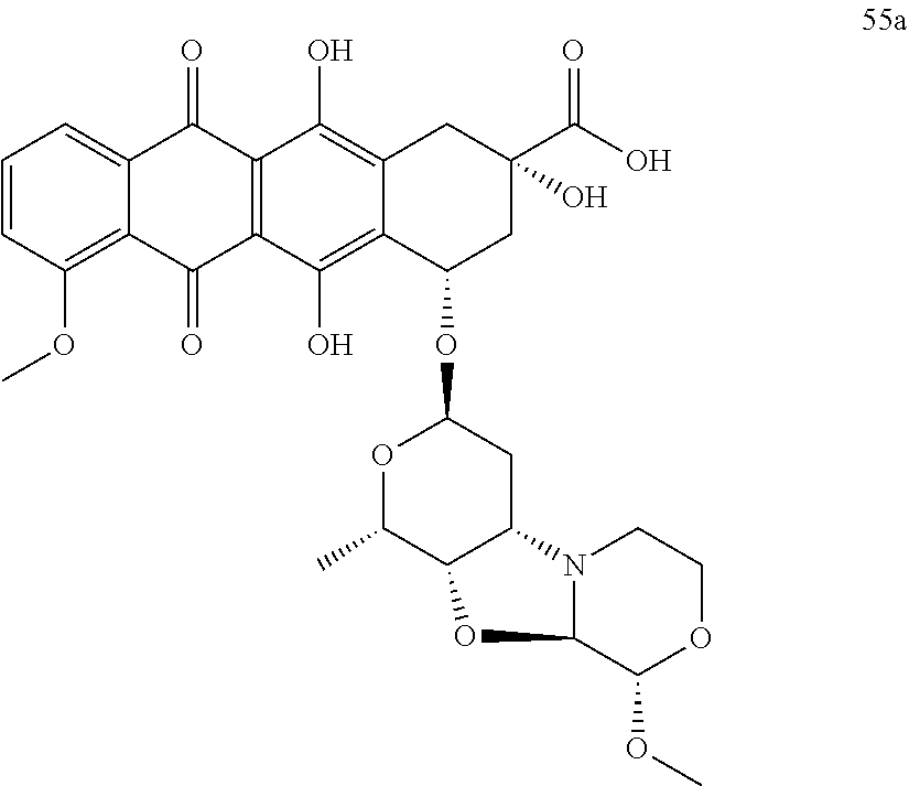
C1=CC(OC)=C2C(=C1)C(=O)C1=C(C2=O)C(O)=C2C(=C1O)CC(C(O)=O)(O)CC2OC1OC(C)C2C(C1)N1C(O2)C(OC)OCC1
